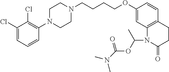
C1(Cl)=CC=CC(N2CCN(CCCCOC3=CC4=C(C=C3)CCC(=O)N4C(OC(N(C)C)=O)C)CC2)=C1Cl
